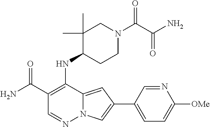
NC(C1=C(NC2CCN(C(C(N)=O)=O)CC2(C)C)C2=CC(C3=CC=C([OMe])N=C3)=CN2N=C1)=O
